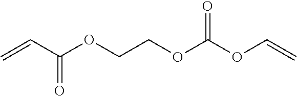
C(C(OCCOC(OC=C)=O)=O)=C
